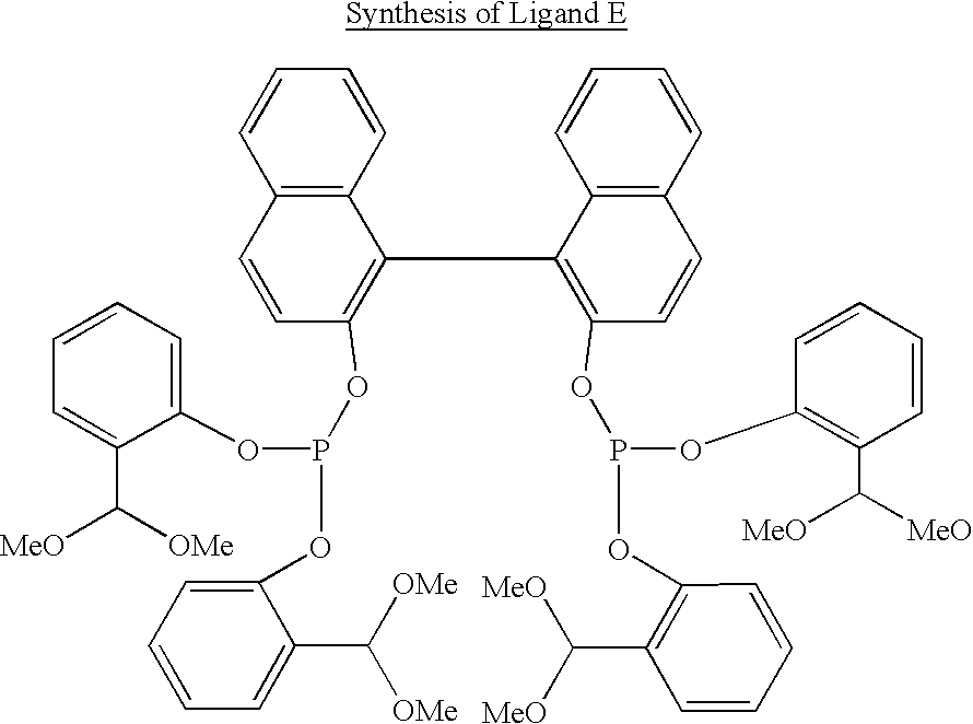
C12=C(C=CC=C1)C(C1=C(OP(OC3=C(C([MeO])[MeO])C=CC=C3)OC3=C(C([MeO])[MeO])C=CC=C3)C=CC3=C1C=CC=C3)=C(OP(OC1=CC=CC=C1C([MeO])[OMe])OC1=CC=CC=C1C([OMe])[OMe])C=C2
